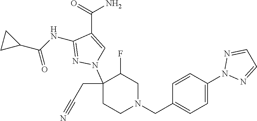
C1(NC(C2CC2)=O)=NN(C2(CC#N)CCN(CC3=CC=C(N4N=CC=N4)C=C3)CC2F)C=C1C(=O)N
